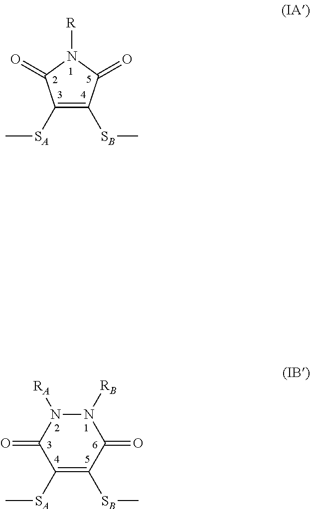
C1([SA]C)=C([SB]C)C(=O)N([R])C1=O.C1([SA]C)=C([SB]C)C(=O)N([RB])N([RA])C1=O
